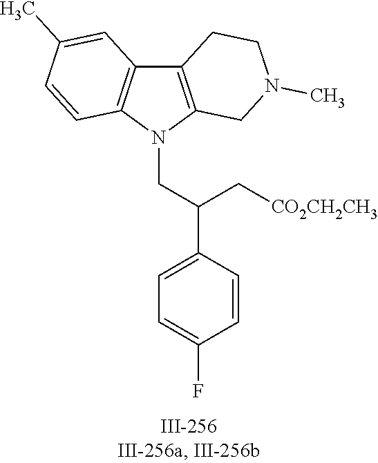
N1(CC(C2=CC=C(F)C=C2)C[CO2CH2CH3])C2=C(C3=C1C=CC(C)=C3)CCN(C)C2
